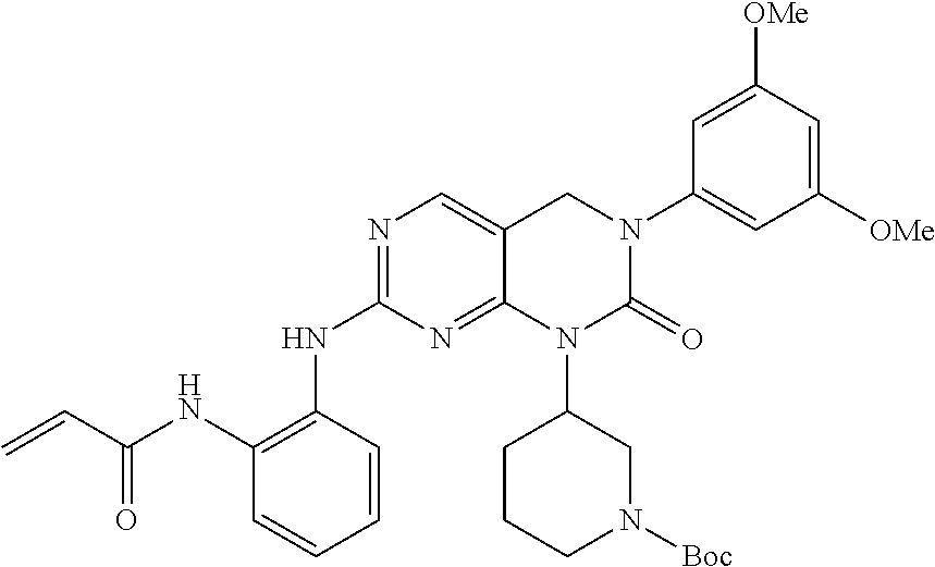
N1=C(NC2=C(NC(C=C)=O)C=CC=C2)N=C2C(=C1)CN(C1=CC([OMe])=CC([OMe])=C1)C(=O)N2C1CCCN([Boc])C1
